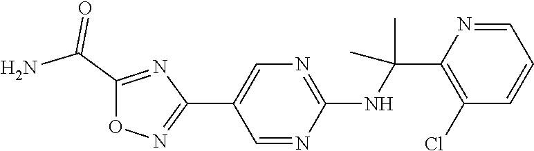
C1(C2=CN=C(NC(C)(C)C3=C(Cl)C=CC=N3)N=C2)=NOC(C(N)=O)=N1
